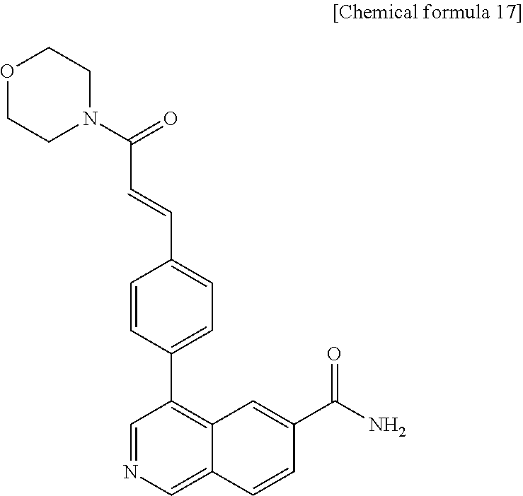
C1=NC=C2C(=C1C1=CC=C(C=CC(=O)N3CCOCC3)C=C1)C=C(C(N)=O)C=C2
